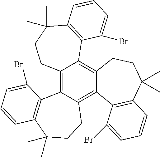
C12=C3C(=C4C(=C1C1=C(C(C)(C)CC2)C=CC=C1Br)CCC(C)(C)C1=C4C(Br)=CC=C1)CCC(C)(C)C1=C3C(Br)=CC=C1
